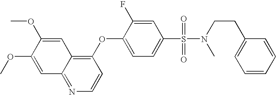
C1=C(OC)C(OC)=CC2=NC=CC(OC3=CC=C(S(=O)(=O)N(C)CCC4=CC=CC=C4)C=C3F)=C12
